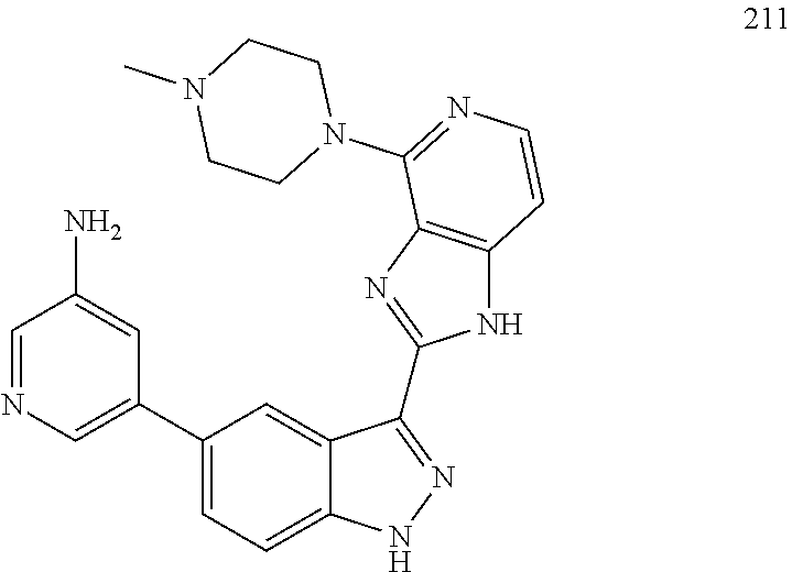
C1=NC=C(C2=CC=C3C(=C2)C(C2=NC4=C(N2)C=CN=C4N2CCN(C)CC2)=NN3)C=C1N
